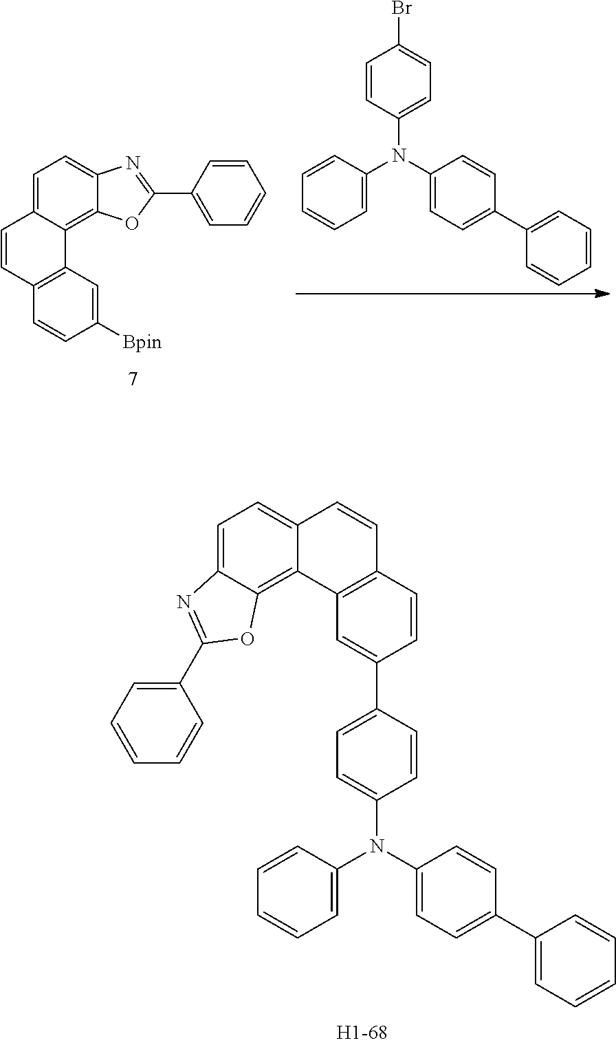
C1(C2=CC=C(N(C3=CC=C(C4=CC=CC=C4)C=C3)C3=CC=CC=C3)C=C2)=CC2=C(C=C1)C=CC1=CC=C3C(=C21)OC(C1=CC=CC=C1)=N3.C12=CC=C3C(=C1OC(C1=CC=CC=C1)=N2)C1=C(C=C3)C=CC([Bpin])=C1.C1(N(C2=CC=C(C3=CC=CC=C3)C=C2)C2=CC=C(Br)C=C2)=CC=CC=C1
